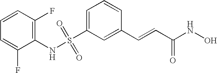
S(C1=CC=CC(C=CC(NO)=O)=C1)(NC1=C(F)C=CC=C1F)(=O)=O
